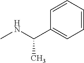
N(C)C(C)C1=CC=CC=C1
